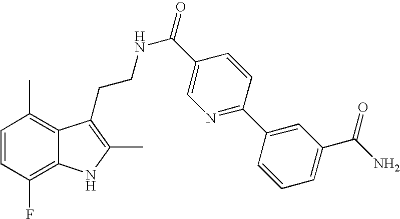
C1=CC(F)=C2C(=C1C)C(CCNC(=O)C1=CN=C(C3=CC(C(N)=O)=CC=C3)C=C1)=C(C)N2
